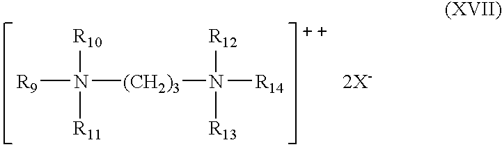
[R9]N([R10])([R11])[(CH2)3]N([R14])([R12])[R13].[2X-]
